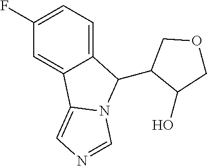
C1(F)=CC=C2C(=C1)C1=CN=CN1C2C1C(O)COC1
